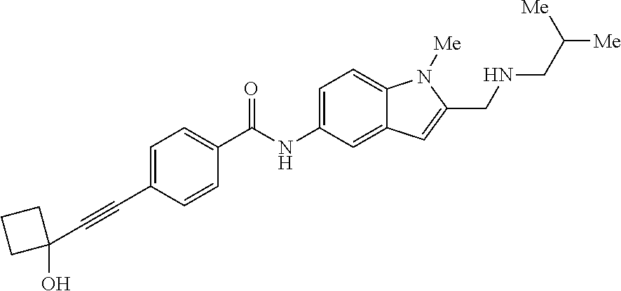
C1(C#CC2(O)CCC2)=CC=C(C(=O)NC2=CC=C3C(=C2)C=C(CNCC([Me])[Me])N3[Me])C=C1
